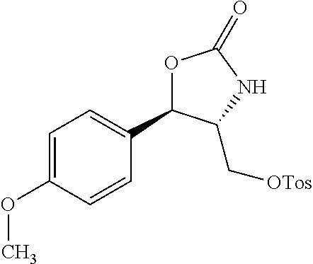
C1=C(OC)C=CC(C2OC(=O)NC2C[OTos])=C1
